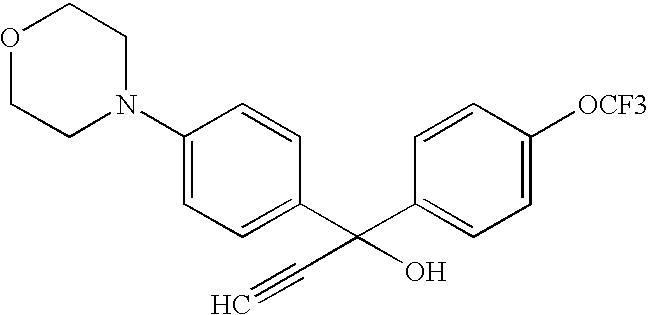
C1(N2CCOCC2)=CC=C(C(C2=CC=C([OCF3])C=C2)(C#C)O)C=C1
